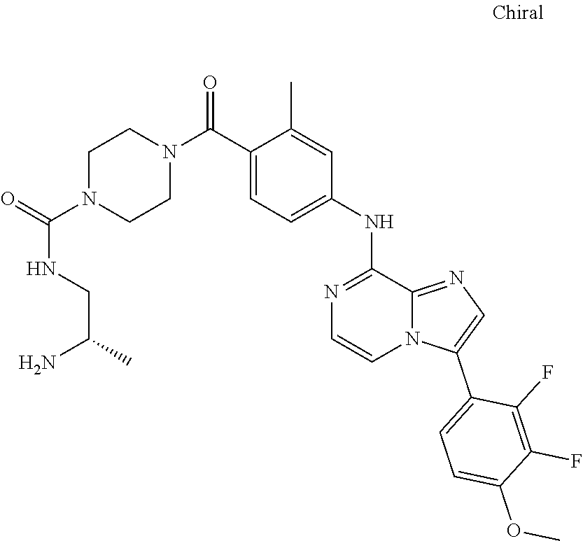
O=C(NCC(N)C)N1CCN(C(C2=CC=C(NC3=NC=CN4C3=NC=C4C3=CC=C(OC)C(F)=C3F)C=C2C)=O)CC1
